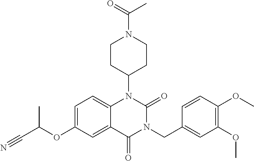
C1=C(OC(C#N)C)C=C2C(=C1)N(C1CCN(C(=O)C)CC1)C(=O)N(CC1=CC(OC)=C(OC)C=C1)C2=O
